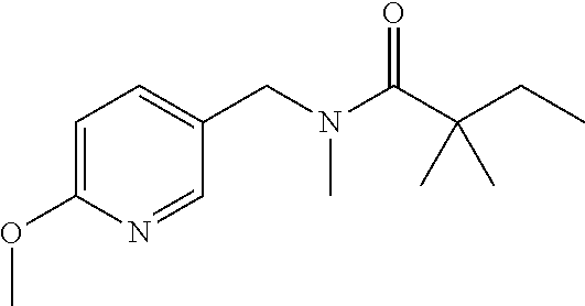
C1=C(OC)N=CC(CN(C(C(CC)(C)C)=O)C)=C1
